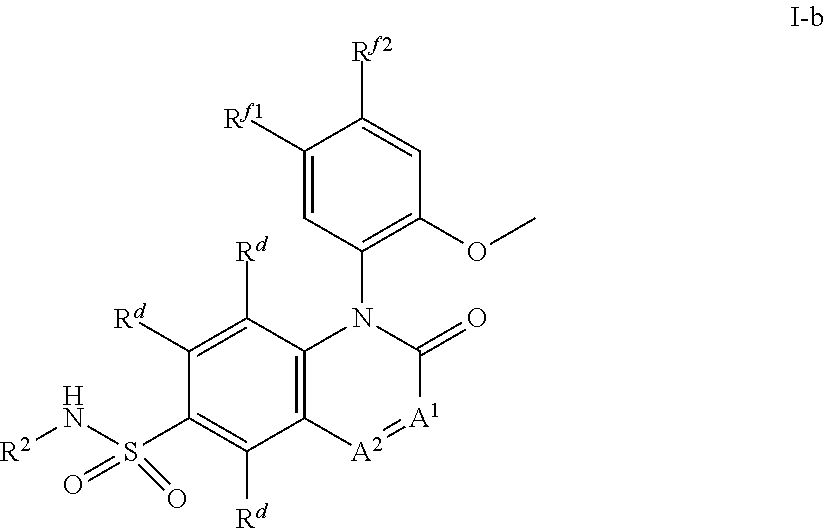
C1([Rd])=C([Rd])C2=C(C([Rd])=C1S(N[R2])(=O)=O)[A2]=[A1]C(=O)N2C1=C(OC)C=C([Rf2])C([Rf1])=C1
